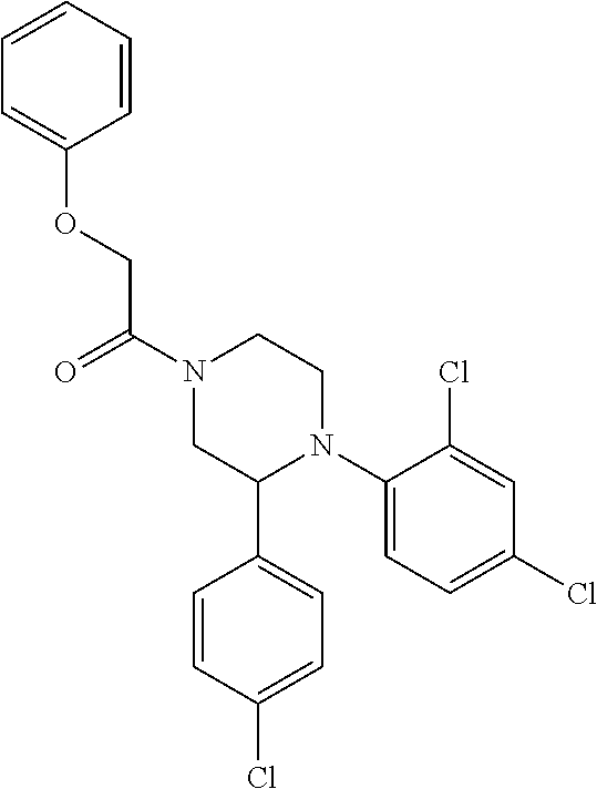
O(CC(N1CC(C2=CC=C(Cl)C=C2)N(C2=CC=C(Cl)C=C2Cl)CC1)=O)C1=CC=CC=C1
